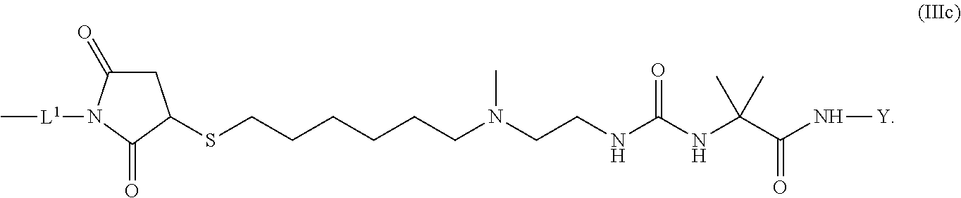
C[L1]N1C(=O)C(SCCCCCCN(CCNC(NC(C(N[Y])=O)(C)C)=O)C)CC1=O
